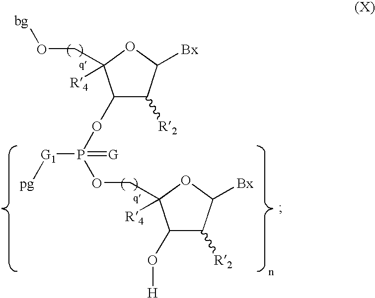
C1([R2])C(OP(OCC2([R4])C(O[H])C([R2])C([Bx])O2)([G1][pg])=[G])C(CO[bg])([R4])OC1[Bx]
